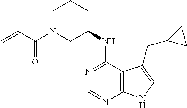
C1=NC2=C(C(NC3CCCN(C(C=C)=O)C3)=N1)C(CC1CC1)=CN2
